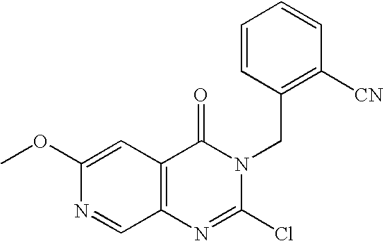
C12=C(C=C(OC)N=C1)C(=O)N(CC1=C([CN])C=CC=C1)C(Cl)=N2
